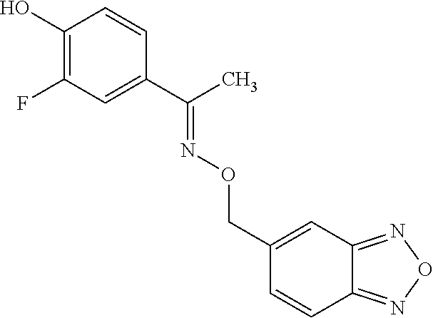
C1(O)=C(F)C=C(C(C)=NOCC2=CC3=NON=C3C=C2)C=C1
